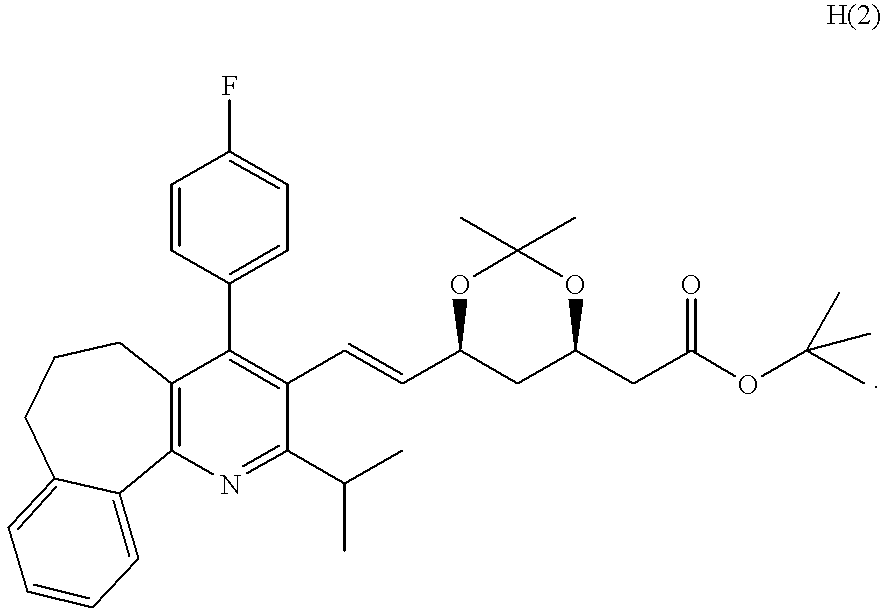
C12=C(N=C(C(C)C)C(C=CC3CC(CC(OC(C)(C)C)=O)OC(C)(C)O3)=C1C1=CC=C(F)C=C1)C1=CC=CC=C1CCC2
